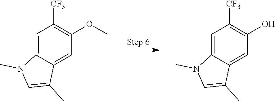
C1=C2C(=CC(OC)=C1[CF3])C(C)=CN2C.C1=C2C(=CC(O)=C1[CF3])C(C)=CN2C
